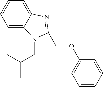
C1=C2C(=CC=C1)N(CC(C)C)C(COC1=CC=CC=C1)=N2
